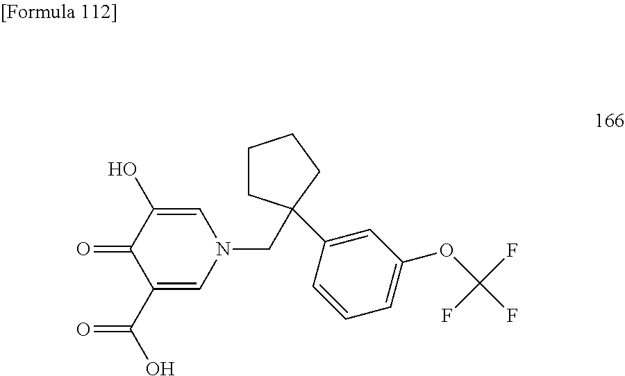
C1(C(=O)O)=CN(CC2(C3=CC(OC(F)(F)F)=CC=C3)CCCC2)C=C(O)C1=O
